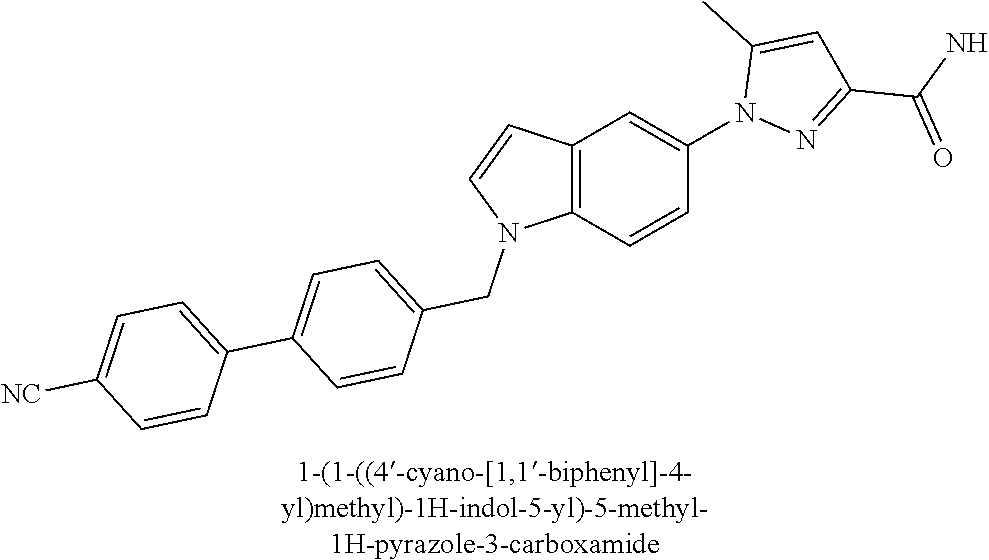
C12=C(C=CC(N3N=C(C(=O)N)C=C3C)=C1)N(CC1=CC=C(C3=CC=C([NC])C=C3)C=C1)C=C2
